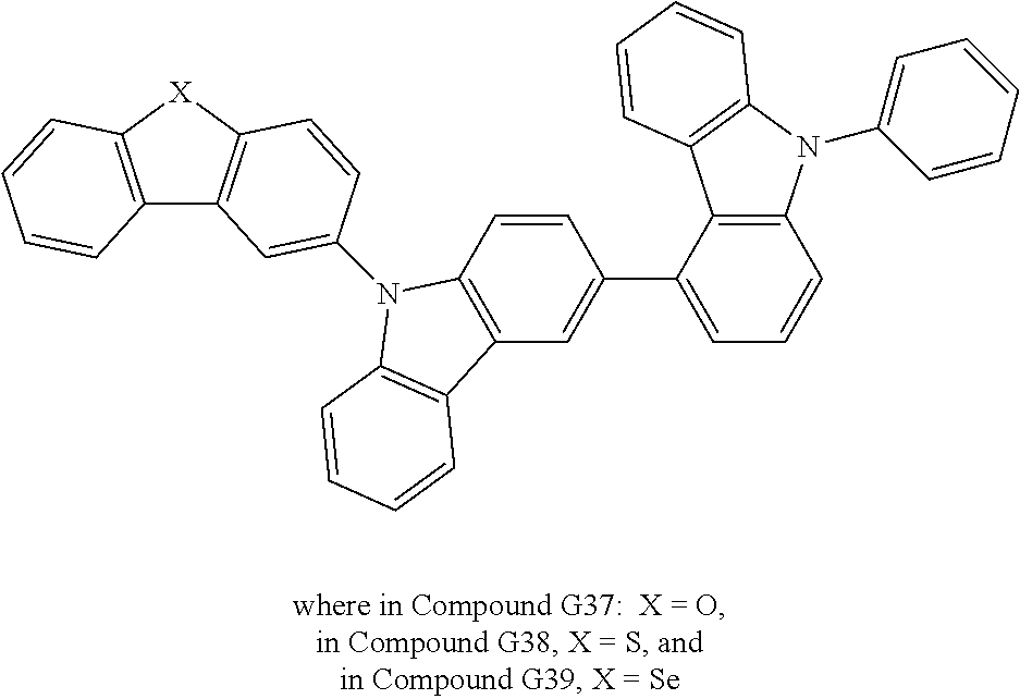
C12=C([X]C3=C1C=C(N1C4=C(C=C(C5=CC=CC6=C5C5=C(N6C6=CC=CC=C6)C=CC=C5)C=C4)C4=C1C=CC=C4)C=C3)C=CC=C2
